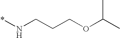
N(CCCOC(C)C)*
